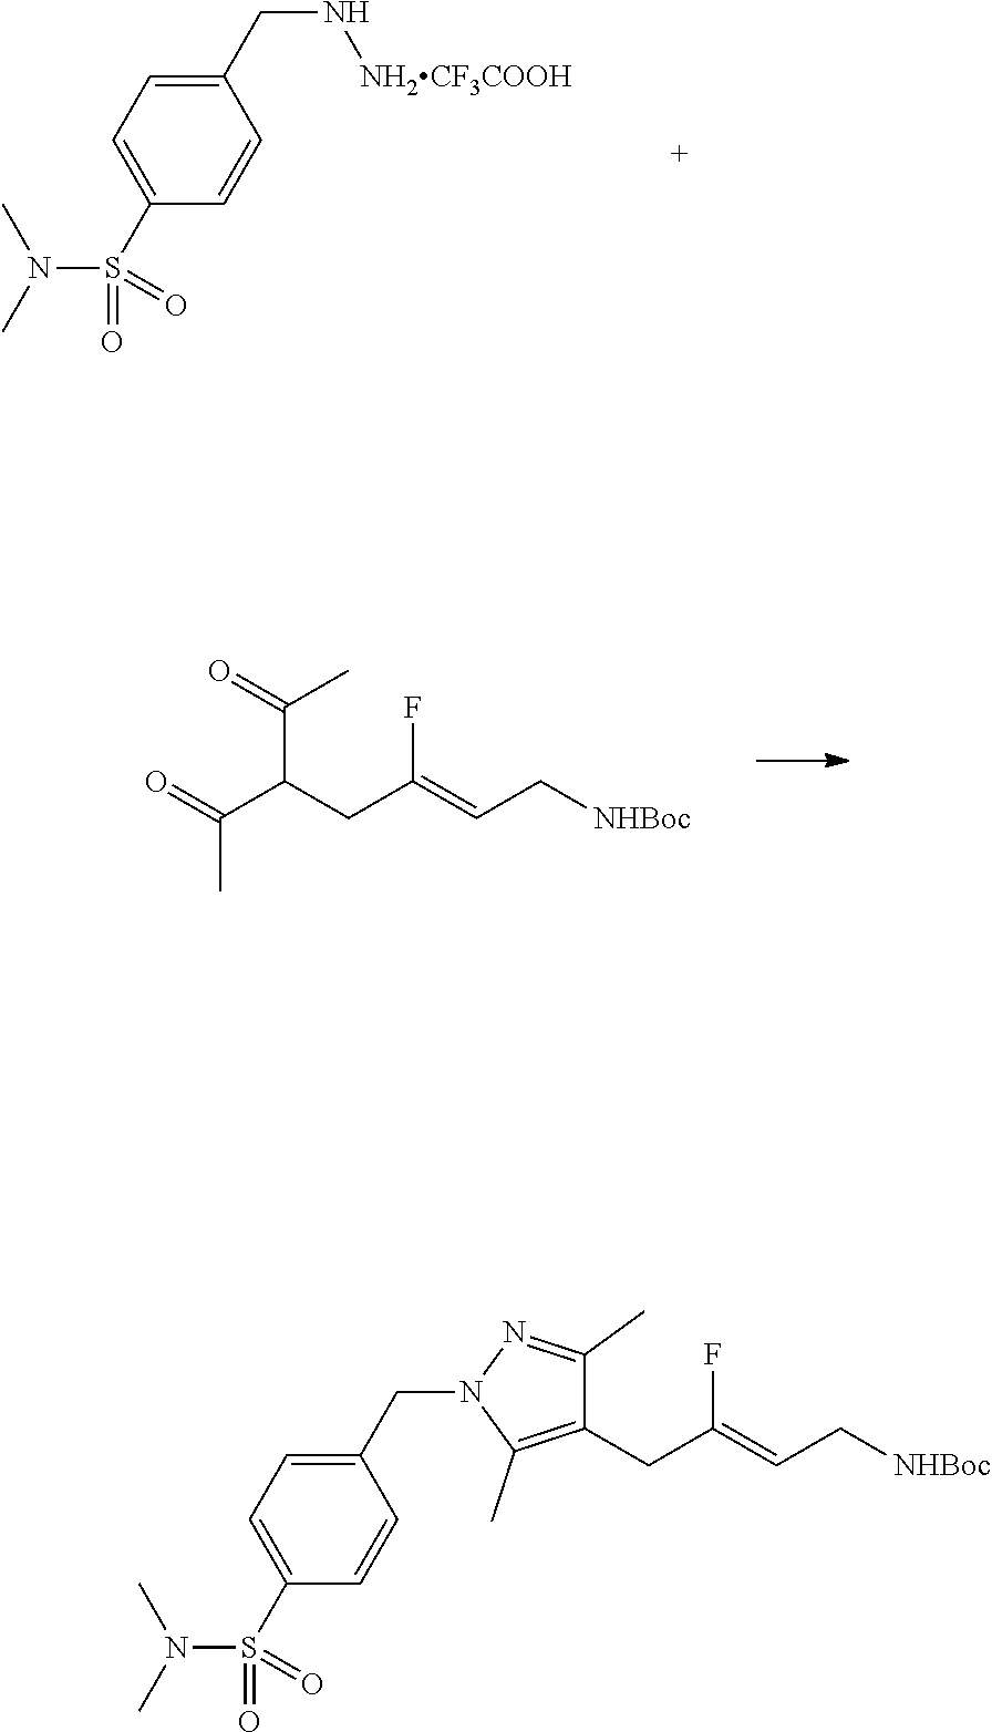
C(C1=CC=C(S(N(C)C)(=O)=O)C=C1)N[NH2CF3COOH].C(CC(=CC[NHBoc])F)(C(=O)C)C(=O)C.C1(CC(=CC[NHBoc])F)=C(C)N(CC2=CC=C(S(N(C)C)(=O)=O)C=C2)N=C1C
